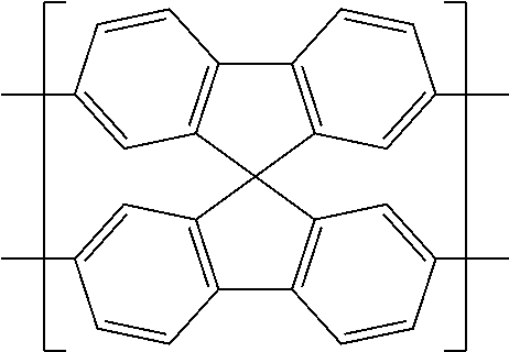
C12=C(C=C(C)C=C1)C1(C3=C2C=CC(C)=C3)C2=C(C3=C1C=C(C)C=C3)C=CC(C)=C2
